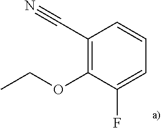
C1(C#N)=C(OCC)C(F)=CC=C1
